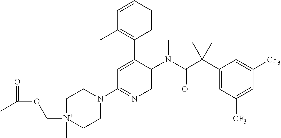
[N+]1(COC(=O)C)(C)CCN(C2=NC=C(N(C(C(C3=CC([CF3])=CC([CF3])=C3)(C)C)=O)C)C(C3=C(C)C=CC=C3)=C2)CC1
